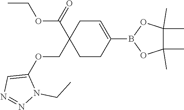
CCOC(C1(COC2=CN=NN2CC)CCC(B2OC(C)(C)C(C)(C)O2)=CC1)=O
